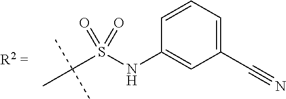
C(S(NC1=CC(C#N)=CC=C1)(=O)=O)(C)(C)C
